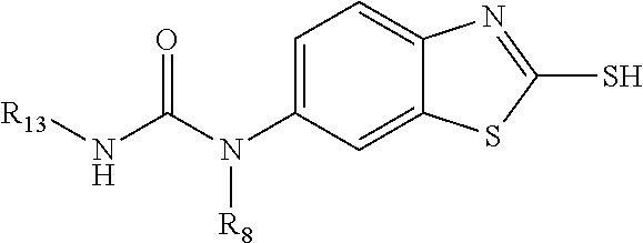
C1=C(N(C(N[R13])=O)[R8])C=C2C(=C1)N=C(S)S2
